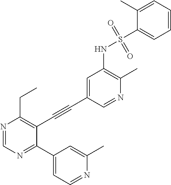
N1=CC(C#CC2=C(CC)N=CN=C2C2=CC=NC(C)=C2)=CC(NS(=O)(C2=CC=CC=C2C)=O)=C1C
